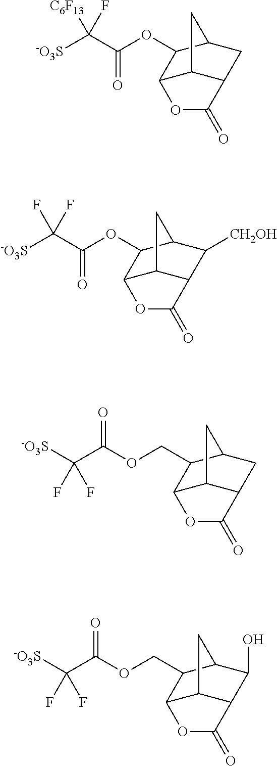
O(C(C([-O3S])([C6F13])F)=O)C1C2C3C(CC1C3)C(=O)O2.O(C(C([-O3S])(F)F)=O)C1C2C3C(C([CH2OH])C1C3)C(=O)O2.O=C(OCC1C2C3C(CC1C3)C(=O)O2)C([-O3S])(F)F.O=C(OCC1C2C3C(C(O)C1C3)C(=O)O2)C([-O3S])(F)F
